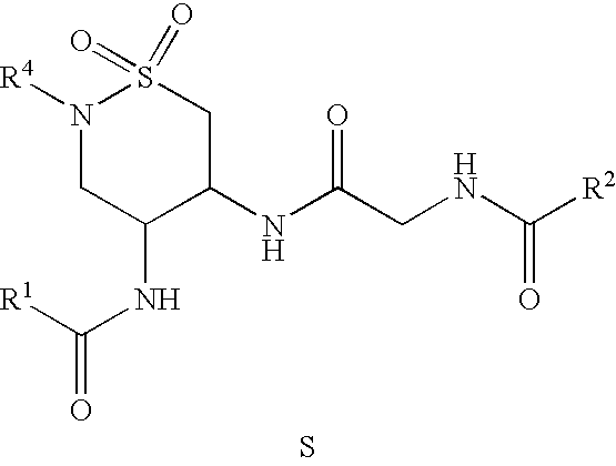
S.N(C(CNC([R2])=O)=O)C1CS(=O)(=O)N([R4])CC1NC([R1])=O
